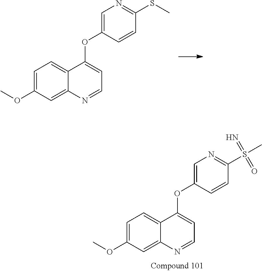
C1(OC2=CC=NC3=CC(OC)=CC=C23)=CN=C(SC)C=C1.C1(OC2=CC=NC3=CC(OC)=CC=C23)=CN=C(S(C)(=N)=O)C=C1
